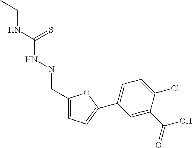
C1(C=NNC(NCC)=S)=CC=C(C2=CC=C(Cl)C(C(=O)O)=C2)O1
